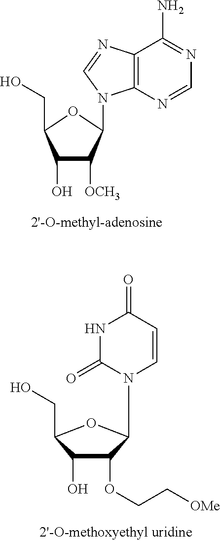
C1(O)C([OCH3])C(N2C3=C(C(N)=NC=N3)N=C2)OC1CO.C1(O)C(OCC[OMe])C(N2C=CC(=O)NC2=O)OC1CO
